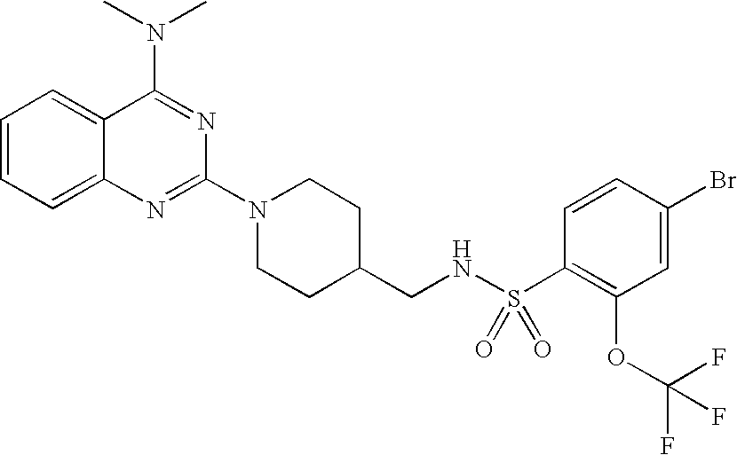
C1=CC=C2C(=C1)C(N(C)C)=NC(N1CCC(CNS(C3=C(OC(F)(F)F)C=C(Br)C=C3)(=O)=O)CC1)=N2
